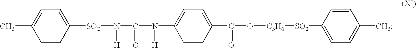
N(C1=CC=C(C(O[C3H6][SO2]C2=CC=C(C)C=C2)=O)C=C1)(C(N([SO2]C1=CC=C(C)C=C1)[H])=O)[H]
